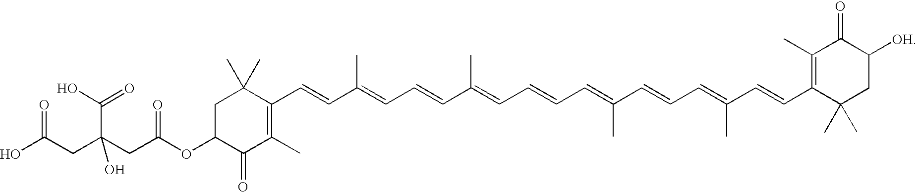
C1(C=CC(=CC=CC(=CC=CC=C(C=CC=C(C=CC2=C(C)C(=O)C([OH])CC2(C)C)C)C)C)C)=C(C)C(=O)C(OC(CC(CC(O)=O)(C(O)=O)O)=O)CC1(C)C
